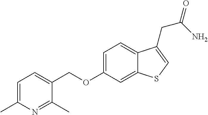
C(OC1=CC=C2C(=C1)SC=C2CC(=O)N)C1=CC=C(C)N=C1C
